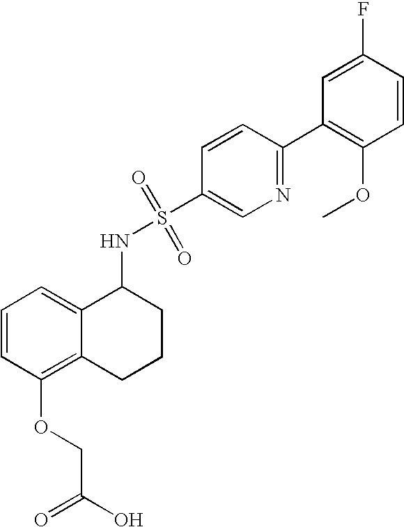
C1(NS(=O)(=O)C2=CN=C(C3=C(OC)C=CC(F)=C3)C=C2)C2=CC=CC(OCC(=O)O)=C2CCC1
